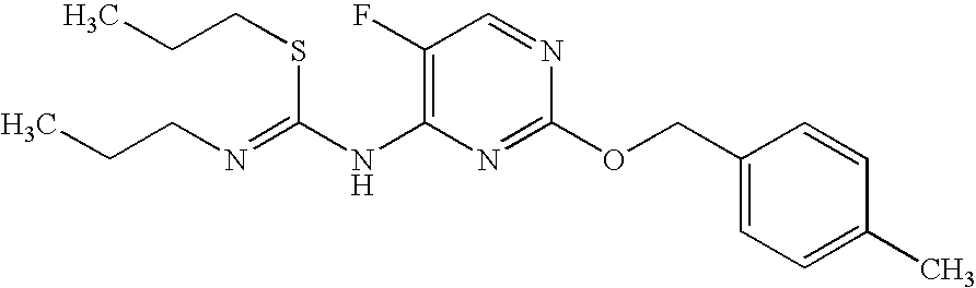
C1(F)=C(NC(=NCCC)SCCC)N=C(OCC2=CC=C(C)C=C2)N=C1
